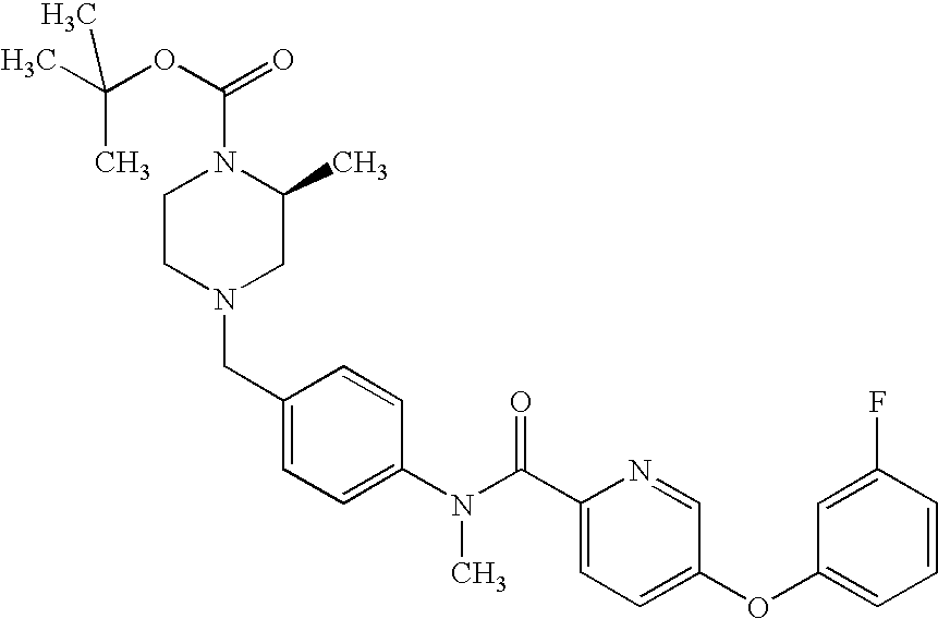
C1(CN2CC(C)N(C(OC(C)(C)C)=O)CC2)=CC=C(N(C(C2=CC=C(OC3=CC=CC(F)=C3)C=N2)=O)C)C=C1
